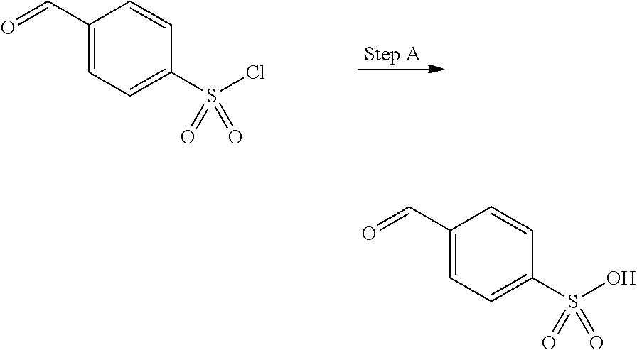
C1(C=O)=CC=C(S(Cl)(=O)=O)C=C1.C1(C=O)=CC=C(S(O)(=O)=O)C=C1
